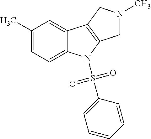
C1(C)=CC=C2C(=C1)C1=C(N2S(C2=CC=CC=C2)(=O)=O)CN(C)C1
